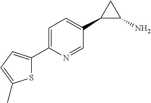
S1C(C2=CC=C(C3C(N)C3)C=N2)=CC=C1C
